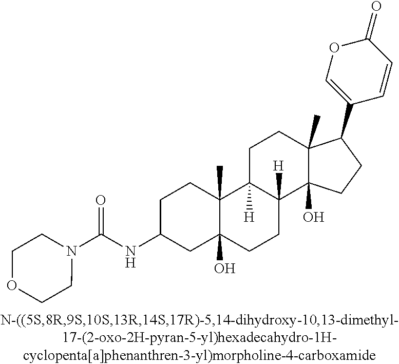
C1CC2(C)C(O)(CC1NC(N1CCOCC1)=O)CCC1([H])C2([H])CCC2(C)C1(O)CCC2C1=COC(=O)C=C1
